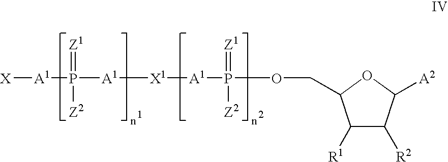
[X][A1]P([A1][X1][A1]P(OCC1C([R1])C([R2])C([A2])O1)(=[Z1])[Z2])([Z2])=[Z1]
